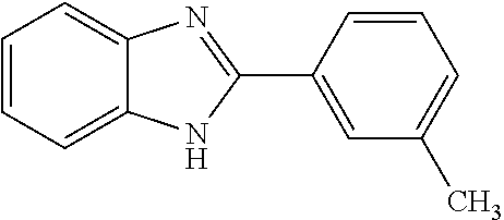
C1=CC=C2C(=C1)N=C(C1=CC(C)=CC=C1)N2
